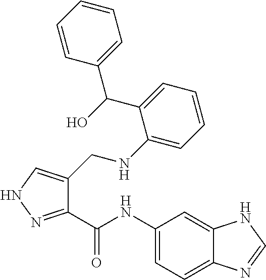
C1=CC(C(O)C2=CC=CC=C2NCC2=CNN=C2C(=O)NC2=CC=C3C(=C2)NC=N3)=CC=C1
